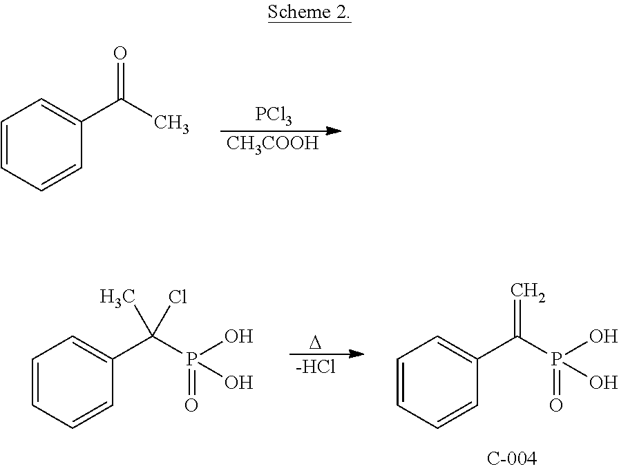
C1=CC=CC(C(C)=O)=C1.[PCl3].[CH3COOH].C1=CC=CC(C(P(=O)(O)O)(Cl)C)=C1.[D].[-HCl].C1=CC=CC(C(P(=O)(O)O)=C)=C1
